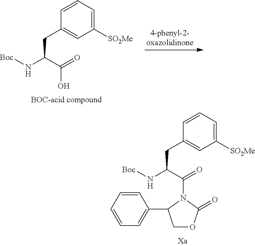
C1=CC=C([SO2Me])C=C1CC(N[Boc])C(=O)N1C(C2=CC=CC=C2)COC1=O.C1=CC=C([SO2Me])C=C1CC(N[Boc])C(=O)O
